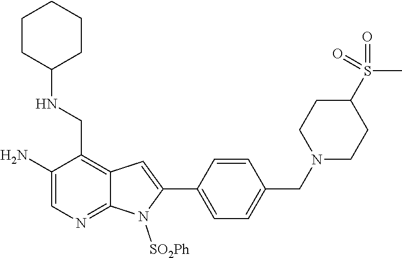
C1=C(N)C(CNC2CCCCC2)=C2C(=N1)N([SO2Ph])C(C1=CC=C(CN3CCC(S(=O)(C)=O)CC3)C=C1)=C2
